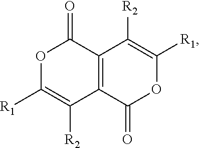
C12=C(C(=O)OC([R1])=C1[R2])C([R2])=C([R1])OC2=O
